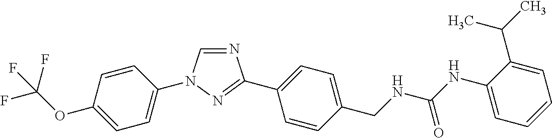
C1=CC(OC(F)(F)F)=CC=C1N1C=NC(C2=CC=C(CNC(NC3=CC=CC=C3C(C)C)=O)C=C2)=N1
